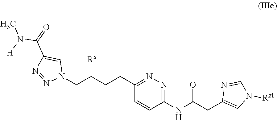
C1(CCC(CN2C=C(C(=O)N([H])C)N=N2)[Rx])=NN=C(NC(CC2=CN([Rz1])C=N2)=O)C=C1
